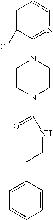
C1(N2CCN(C(=O)NCCC3=CC=CC=C3)CC2)=NC=CC=C1Cl
